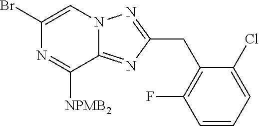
C1(Br)=CN2C(=NC(CC3=C(F)C=CC=C3Cl)=N2)C([NPMB2])=N1
